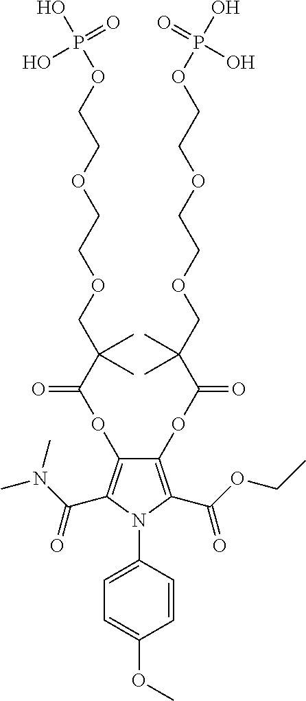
C1(OC(=O)C(COCCOCCOP(O)(=O)O)(C)C)=C(C(OCC)=O)N(C2=CC=C(OC)C=C2)C(C(N(C)C)=O)=C1OC(=O)C(COCCOCCOP(O)(=O)O)(C)C
